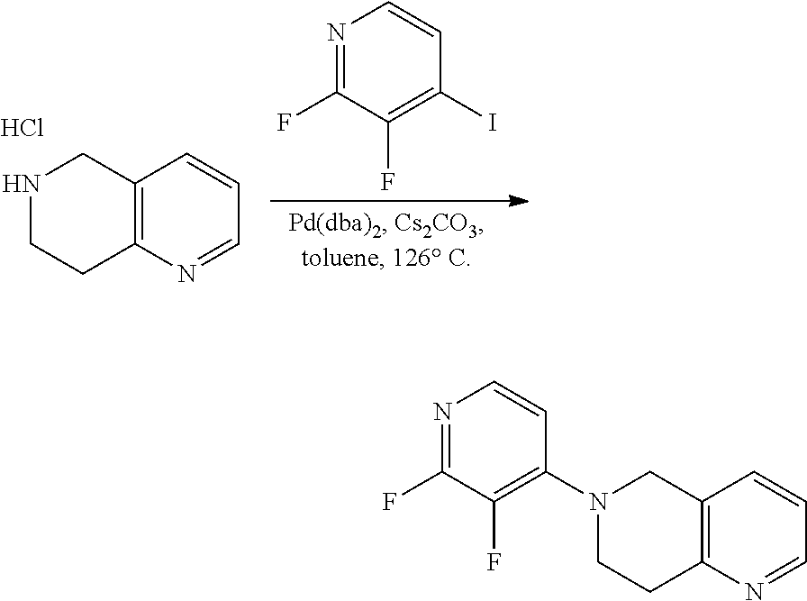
N1CCC2=C(C1)C=CC=N2.Cl.N1=C(F)C(F)=C(I)C=C1.N1(C2=C(F)C(F)=NC=C2)CCC2=C(C1)C=CC=N2
